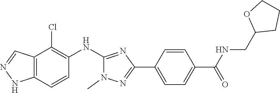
C12=C(NN=C1)C=CC(NC1=NC(C3=CC=C(C(NCC4CCCO4)=O)C=C3)=NN1C)=C2Cl
